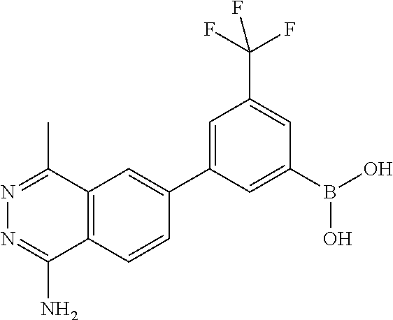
C12=C(C=CC(C3=CC(C(F)(F)F)=CC(B(O)O)=C3)=C1)C(N)=NN=C2C
